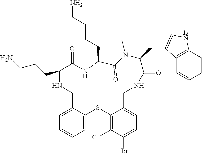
C1=C2C(=CC=C1)SC1=C(Cl)C(Br)=CC=C1CNC(=O)C(CC1=CNC3=C1C=CC=C3)N(C)C(=O)C(CCCCN)NC(=O)C(CCCN)NC2
